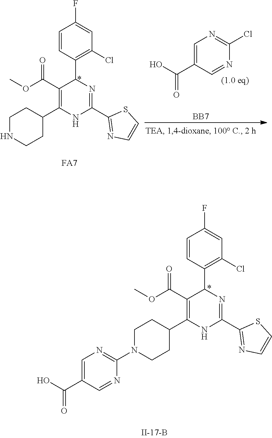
C1(Cl)=NC=C(C(=O)O)C=N1.C1=CC(C2C(C(=O)OC)=C(C3CCNCC3)NC(C3=NC=CS3)=N2)=C(Cl)C=C1F.[BB7].[FA7].C1=CC(C2C(C(=O)OC)=C(C3CCN(C4=NC=C(C(=O)O)C=N4)CC3)NC(C3=NC=CS3)=N2)=C(Cl)C=C1F
